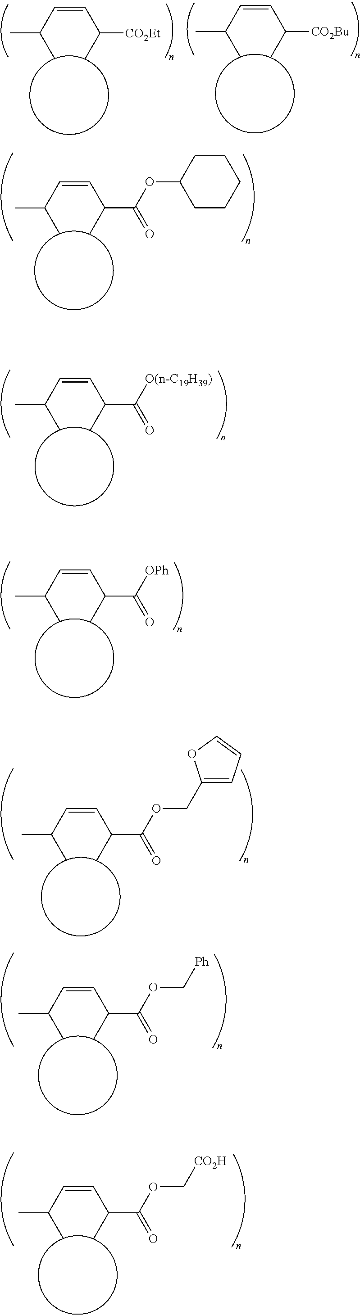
C(=CC(C)C(=O)OC[Ph])C(C)C.C(=CC(C)C(=O)OC[CO2H])C(C)C.C(=CC(C)[CO2Bu])C(C)C.C(=CC(C)[CO2Et])C(C)C.C(=CC(C)C(=O)OC1CCCCC1)C(C)C.C(=CC(C)C(=O)[O(n-C19H39)])C(C)C.C(=CC(C)C(=O)[OPh])C(C)C.C(=CC(C)C(=O)OCC1=CC=CO1)C(C)C
